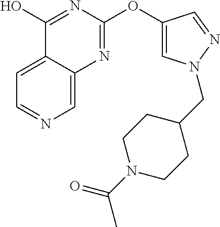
C1=C2C(=CN=C1)N=C(OC1=CN(CC3CCN(C(=O)C)CC3)N=C1)N=C2O
